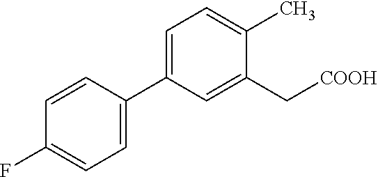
C1=C(C2=CC=C(C)C(C[COOH])=C2)C=CC(F)=C1
